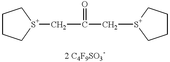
C1CC[S+](CC(C[S+]2CCCC2)=O)C1
